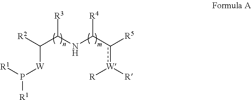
[R3]C(NC(c([R5])[W]([R])[R])[R4])C([R2])[W]P([R1])[R1]
